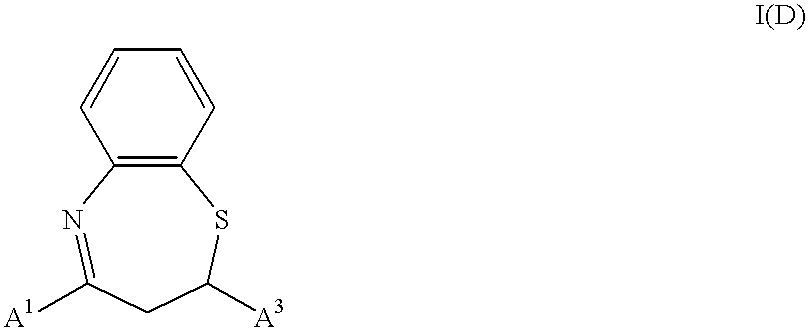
C1=CC2=C(C=C1)N=C([A1])CC([A3])S2
